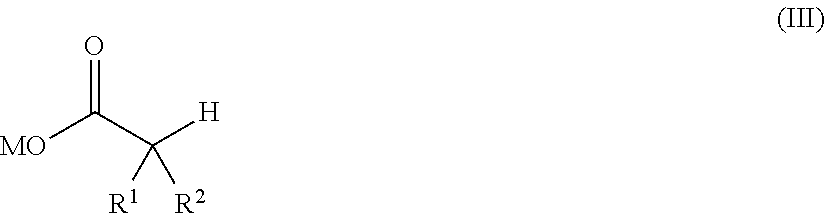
[MO]C(C([H])([R1])[R2])=O
